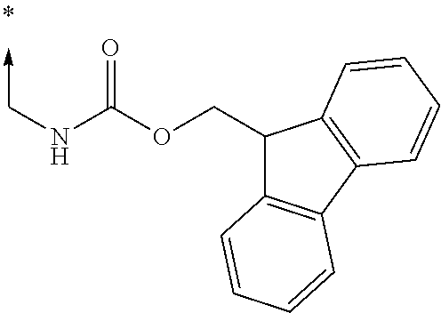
C1(COC(NC->C)=O)C2=C(C3=C1C=CC=C3)C=CC=C2
